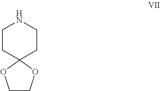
N1CCC2(CC1)OCCO2
